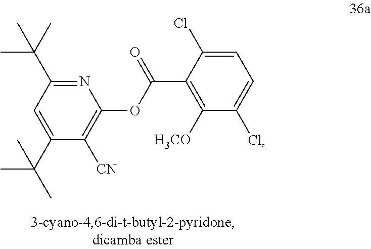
N1=C(C(C)(C)C)C=C(C(C)(C)C)C([CN])=C1OC(C1=C([H3CO])C(Cl)=CC=C1Cl)=O
